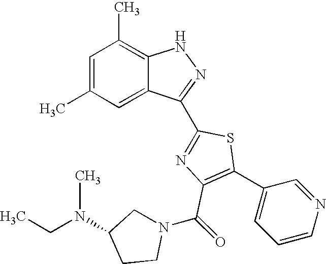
C1=C(C)C=C2C(=C1C)NN=C2C1=NC(C(N2CC(N(C)CC)CC2)=O)=C(C2=CC=CN=C2)S1
